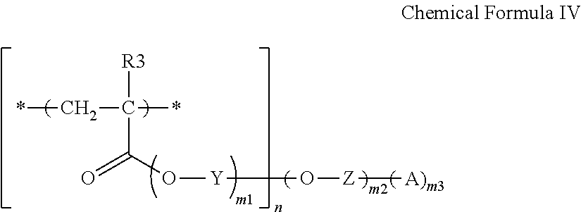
*CC(*)([R3])C(O[Y]O[Z][A)m3])=O
